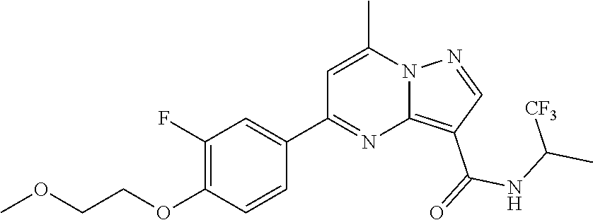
C12=C(C(=O)NC(C)[CF3])C=NN1C(C)=CC(C1=CC(F)=C(OCCOC)C=C1)=N2
